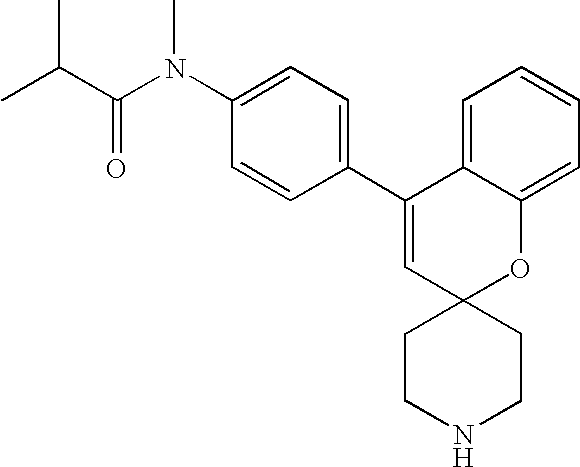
C1(C2=CC=C(N(C(C(C)C)=O)C)C=C2)=CC2(OC3=CC=CC=C13)CCNCC2
